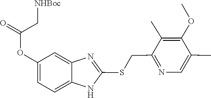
O(C1=CC=C2NC(SCC3=NC=C(C)C(OC)=C3C)=NC2=C1)C(C[NHBoc])=O
